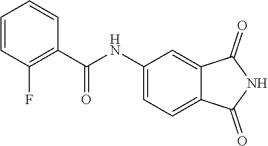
C1(NC(C2=C(F)C=CC=C2)=O)=CC=C2C(=C1)C(=O)NC2=O
